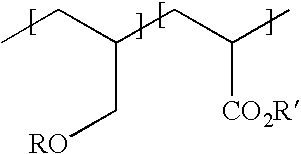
CCC(CC(C)[CO2R])C[RO]
